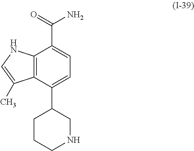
C12=C(C(C3CCCNC3)=CC=C1C(=O)N)C(C)=CN2
